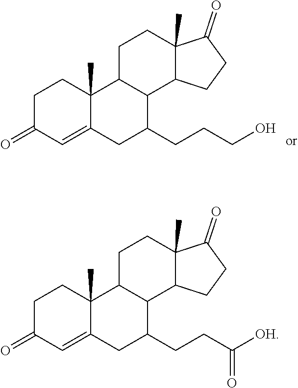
C12=CC(=O)CCC1(C)C1CCC3(C)C(=O)CCC3C1C(CCCO)C2.C12=CC(=O)CCC1(C)C1CCC3(C)C(=O)CCC3C1C(CCC([OH])=O)C2
